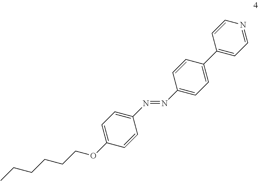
C1=CC(C2=CC=NC=C2)=CC=C1N=NC1=CC=C(OCCCCCC)C=C1
